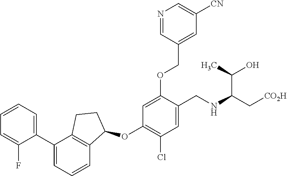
C1(C2=CC=CC3=C2CCC3OC2=C(Cl)C=C(CNC(C[CO2H])C(O)C)C(OCC3=CC([CN])=CN=C3)=C2)=CC=CC=C1F
